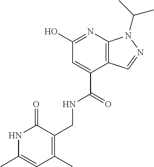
C1(O)=NC2=C(C(C(=O)NCC3=C(C)C=C(C)NC3=O)=C1)C=NN2C(C)C
